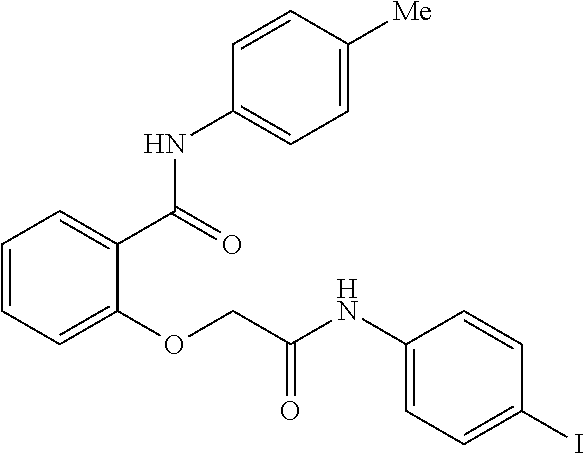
C1=CC=C(OCC(NC2=CC=C(I)C=C2)=O)C(C(=O)NC2=CC=C([Me])C=C2)=C1
